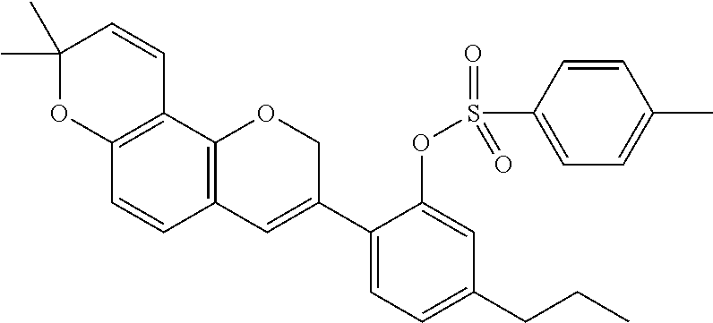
C1(C)(C)OC2=C(C=C1)C1=C(C=C2)C=C(C2=CC=C(CCC)C=C2OS(C2=CC=C(C)C=C2)(=O)=O)CO1
